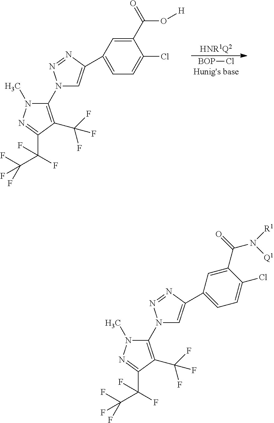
[BOP]Cl.[HNR1Q2].C1(N2C=C(C3=CC=C(Cl)C(C(=O)O[H])=C3)N=N2)=C(C(F)(F)F)C(C(C(F)(F)F)(F)F)=NN1C.C1(N2C=C(C3=CC=C(Cl)C(C(=O)N([Q1])[R1])=C3)N=N2)=C(C(F)(F)F)C(C(C(F)(F)F)(F)F)=NN1C
